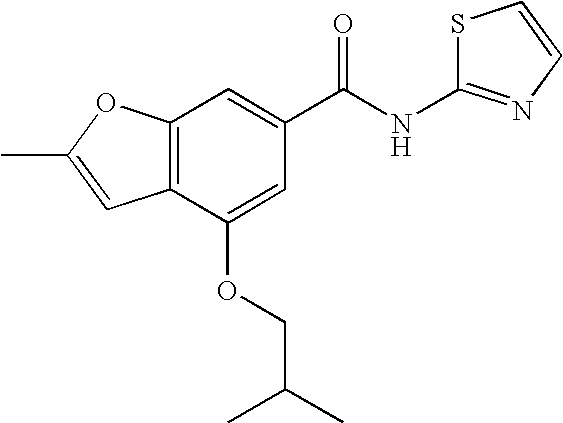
C12=C(C(OCC(C)C)=CC(C(NC3=NC=CS3)=O)=C1)C=C(C)O2
